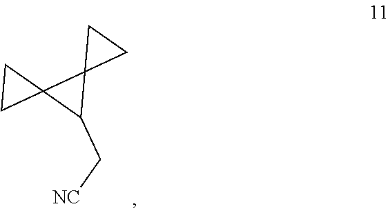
C12(C(C[NC])C13CC3)CC2
